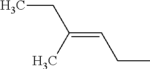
C(C)C=C(CC)C
